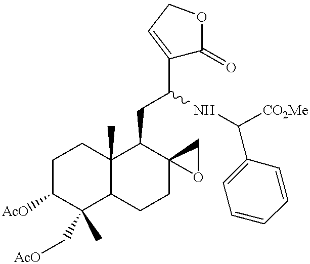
C1CC2(C)C(C(C)(C[AcO])C1[AcO])CCC1(C2CC(C2=CCOC2=O)NC([CO2Me])C2=CC=CC=C2)OC1
